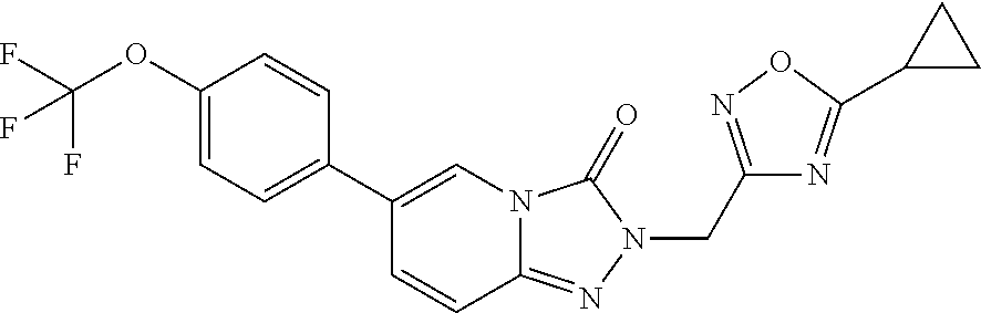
C1(C2=CC=C(OC(F)(F)F)C=C2)=CN2C(=NN(CC3=NOC(C4CC4)=N3)C2=O)C=C1
